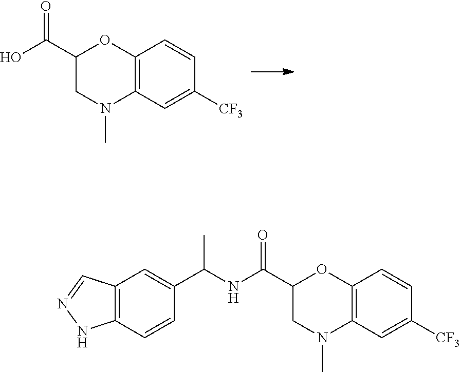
C1(C(O)=O)CN(C)C2=C(O1)C=CC([CF3])=C2.C1(C(NC(C2=CC3=C(C=C2)NN=C3)C)=O)CN(C)C2=C(O1)C=CC([CF3])=C2
